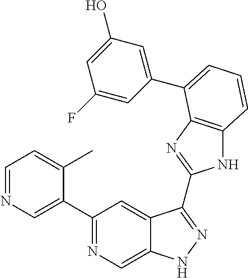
C1(C2=NC=C3C(=C2)C(C2=NC4=C(N2)C=CC=C4C2=CC(O)=CC(F)=C2)=NN3)=CN=CC=C1C
